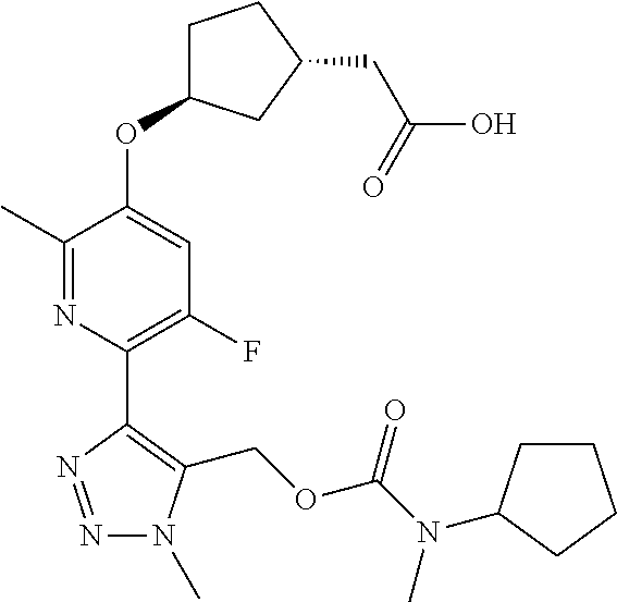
N1=NC(C2=C(F)C=C(OC3CCC(CC(O)=O)C3)C(C)=N2)=C(COC(=O)N(C)C2CCCC2)N1C
